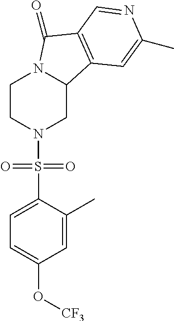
C1CN(S(C2=CC=C(O[CF3])C=C2C)(=O)=O)CC2N1C(=O)C1=C2C=C(C)N=C1
